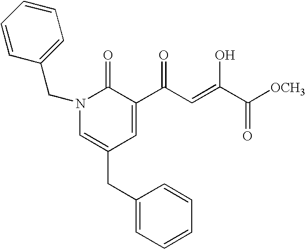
N1(CC2=CC=CC=C2)C=C(CC2=CC=CC=C2)C=C(C(C=C(C([OCH3])=O)O)=O)C1=O
